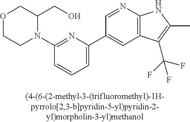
N1(C2=NC(C3=CC4=C(N=C3)NC(C)=C4C(F)(F)F)=CC=C2)C(CO)COCC1
